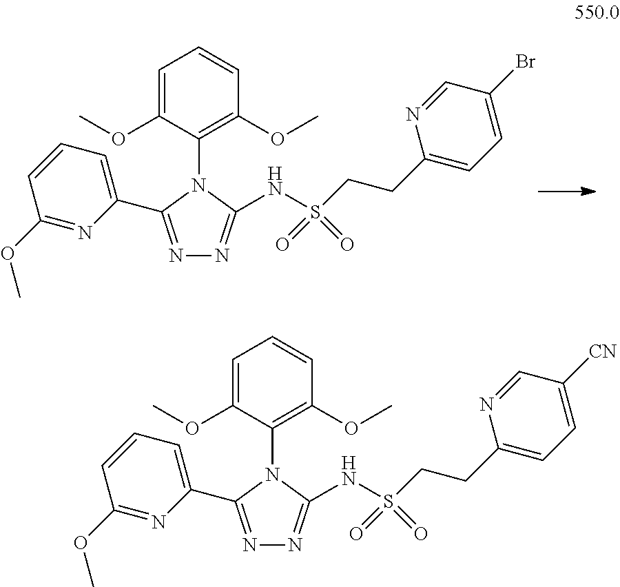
C1=C(OC)C(N2C(NS(CCC3=CC=C([CN])C=N3)(=O)=O)=NN=C2C2=CC=CC(OC)=N2)=C(OC)C=C1.C1=C(OC)C(N2C(NS(CCC3=CC=C(Br)C=N3)(=O)=O)=NN=C2C2=CC=CC(OC)=N2)=C(OC)C=C1
